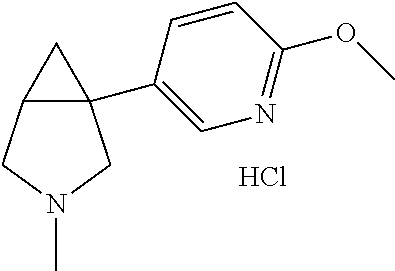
C12(C3=CN=C(OC)C=C3)C(CN(C)C1)C2.Cl
